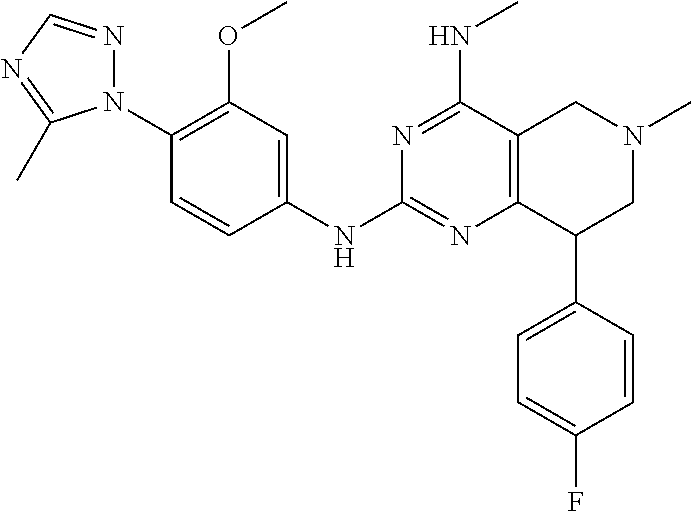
C1(N2N=CN=C2C)=C(OC)C=C(NC2=NC3=C(C(NC)=N2)CN(C)CC3C2=CC=C(F)C=C2)C=C1
